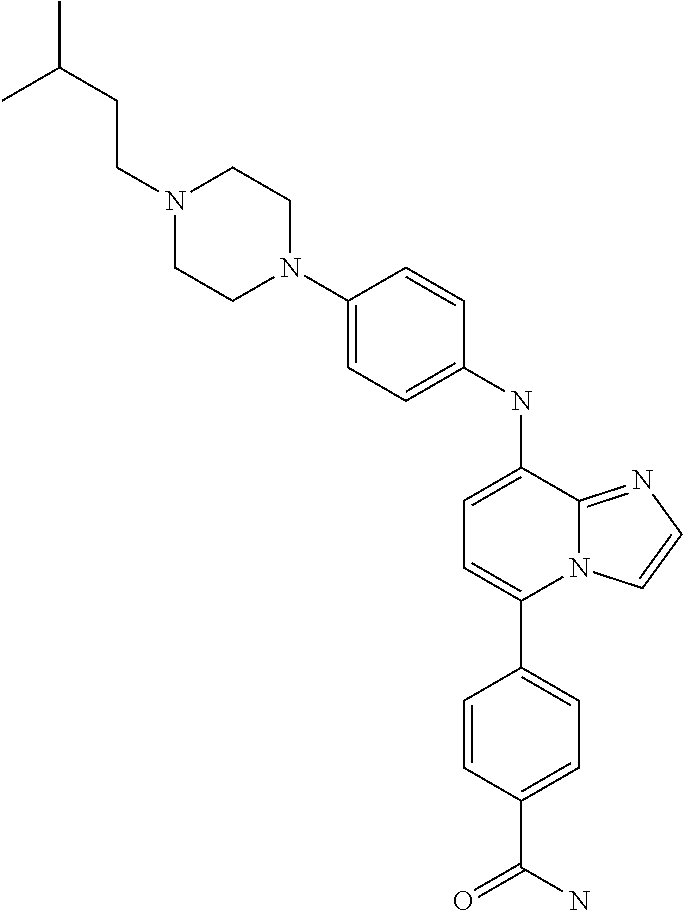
C1(C2=CC=C(C(=O)N)C=C2)=CC=C(NC2=CC=C(N3CCN(CCC(C)C)CC3)C=C2)C2=NC=CN12
